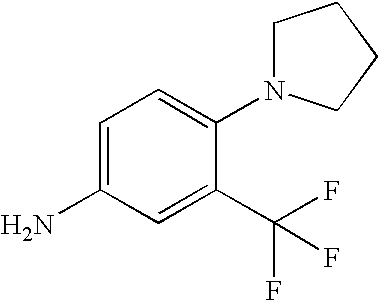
C1=C(N)C=C(C(F)(F)F)C(N2CCCC2)=C1
